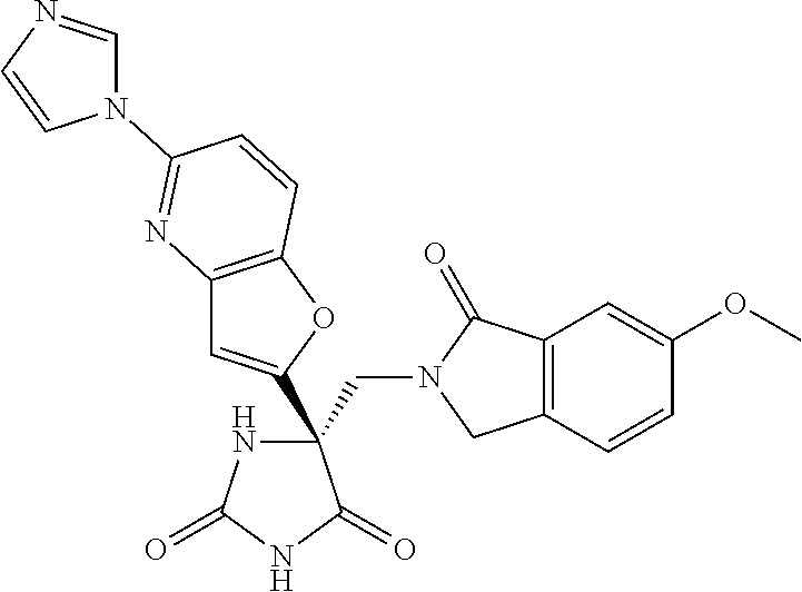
C(C1(C2=CC3=C(O2)C=CC(N2C=NC=C2)=N3)NC(=O)NC1=O)N1CC2=C(C1=O)C=C(OC)C=C2
